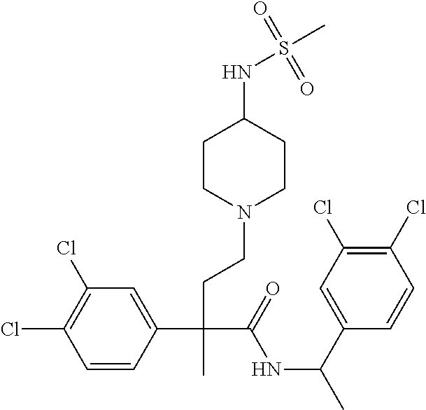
C1=CC(C(CCN2CCC(NS(C)(=O)=O)CC2)(C(=O)NC(C)C2=CC(Cl)=C(Cl)C=C2)C)=CC(Cl)=C1Cl
